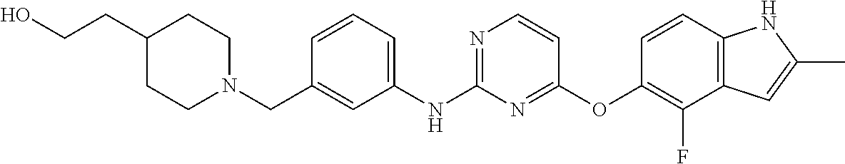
C(C1=CC(NC2=NC=CC(OC3=C(F)C4=C(C=C3)NC(C)=C4)=N2)=CC=C1)N1CCC(CCO)CC1
